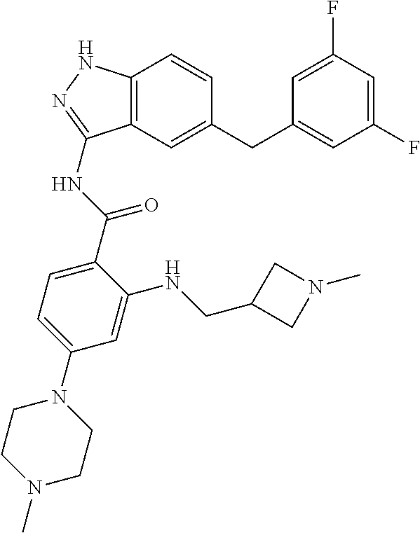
C1(F)=CC(F)=CC(CC2=CC3=C(C=C2)NN=C3NC(=O)C2=CC=C(N3CCN(C)CC3)C=C2NCC2CN(C)C2)=C1
